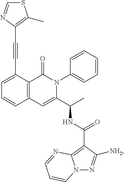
C1(C#CC2=C(C)SC=N2)=CC=CC2=C1C(=O)N(C1=CC=CC=C1)C(C(C)NC(C1=C3N(N=C1[NH2])C=CC=N3)=O)=C2
